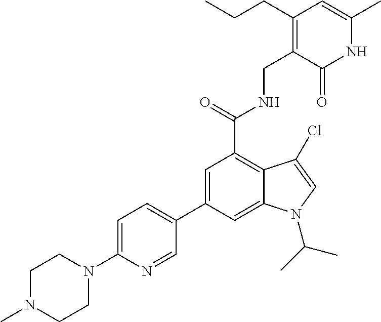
N1C(C)=CC(CCC)=C(CNC(C2=C3C(=CC(C4=CC=C(N5CCN(C)CC5)N=C4)=C2)N(C(C)C)C=C3Cl)=O)C1=O
